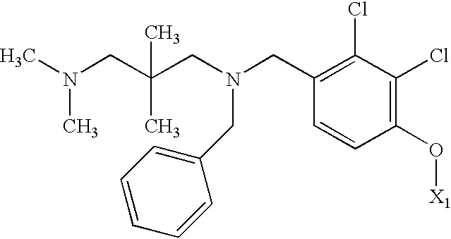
N(CC1=C(Cl)C(Cl)=C(O[X1])C=C1)(CC(CN(C)C)(C)C)CC1=CC=CC=C1
